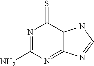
N1=C(N)N=C2C(C1=S)NC=N2
